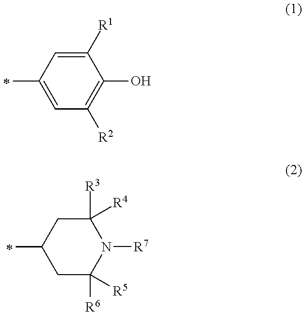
C1=C(C)C=C([R1])C(O)=C1[R2].C1C([R6])([R5])N([R7])C([R3])([R4])CC1C
